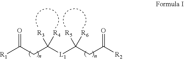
[R1]C(CC([L1]C(CC([R2])=O)([R5])[R6])([R3])[R4])=O
